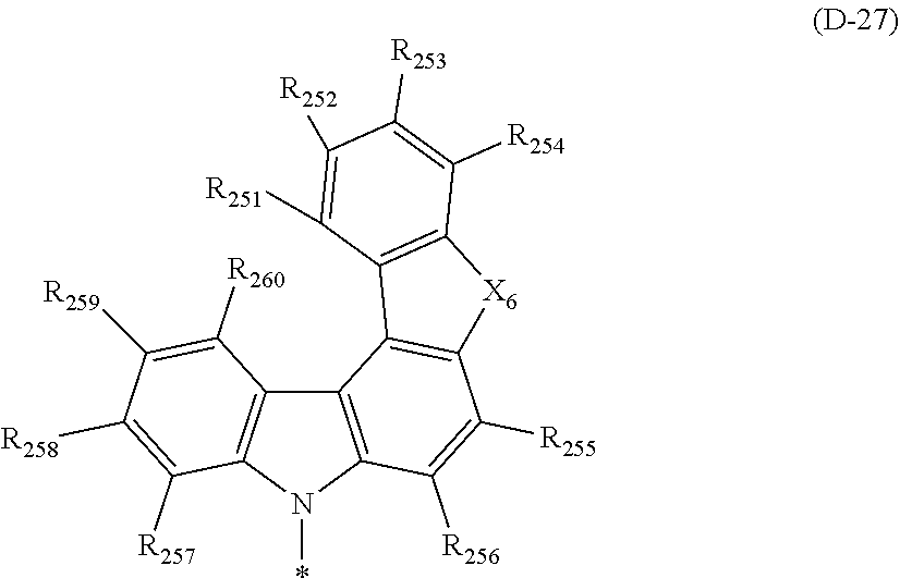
N1(*)C2=C(C([R260])=C([R259])C([R258])=C2[R257])C2=C1C([R256])=C([R255])C1=C2C2=C([X6]1)C([R254])=C([R253])C([R252])=C2[R251]
